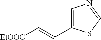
C1=C(C=C[EtOOC])SC=N1
